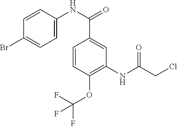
C1=CC(OC(F)(F)F)=C(NC(CCl)=O)C=C1C(=O)NC1=CC=C(Br)C=C1
